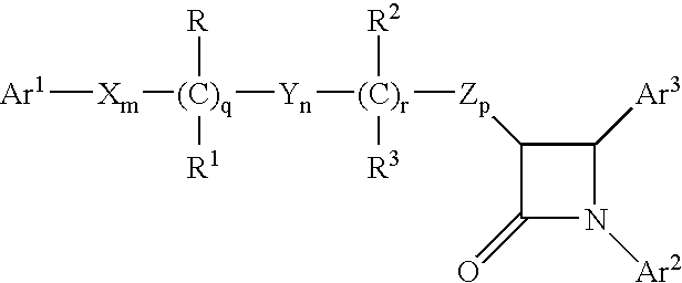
[Ar1][Xm][(C)q]([Yn][(C)r]([Zp]C1C(=O)N([Ar2])C1[Ar3])([R2])[R3])([R])[R1]
